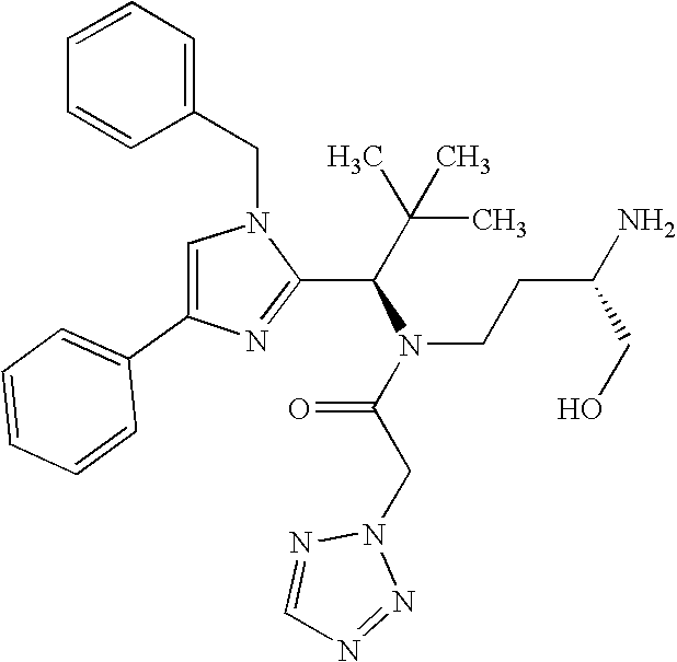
N1(CC2=CC=CC=C2)C=C(C2=CC=CC=C2)N=C1C(C(C)(C)C)N(C(CN1N=CN=N1)=O)CCC(N)CO
